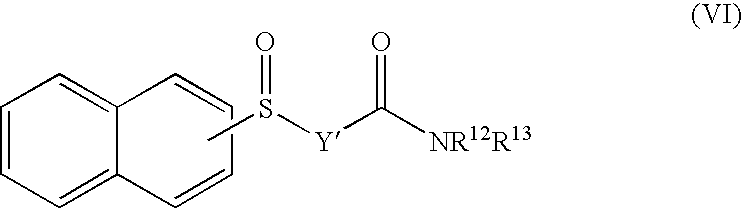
C1=CC=C2C(=C1)C=CC=C2.CS([Y]C([NR12R13])=O)=O
